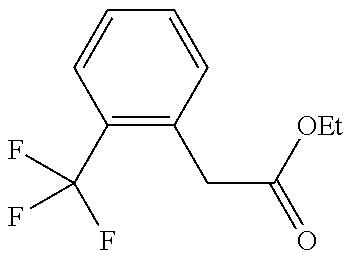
C1(C(F)(F)F)=C(CC(=O)[OEt])C=CC=C1
